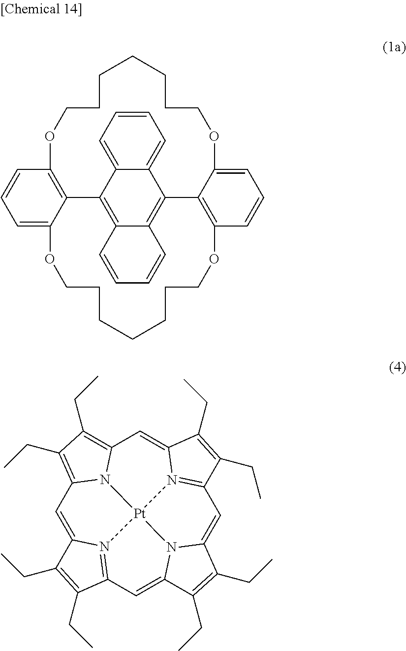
C1=C2C3=C(C=C1)OCCCCCCCOC1=CC=CC(=C1C1=C4C(=C3C3=CC=CC=C31)C=CC=C4)OCCCCCCCO2.C1=C2N3=C(C=C4N5C(=CC6=N7C(=CC8=C(CC)C(CC)=C1N8[Pt]753)C(CC)=C6CC)C(CC)=C4CC)C(CC)=C2CC
